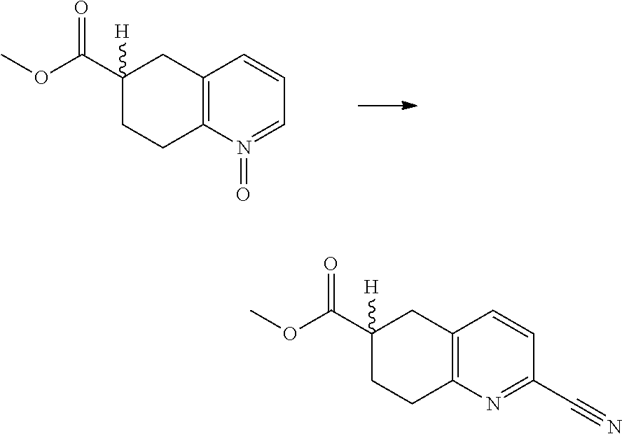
C12=C(N(=O)=CC=C1)CCC(C(OC)=O)([H])C2.C12=C(N=C(C#N)C=C1)CCC(C(OC)=O)([H])C2
